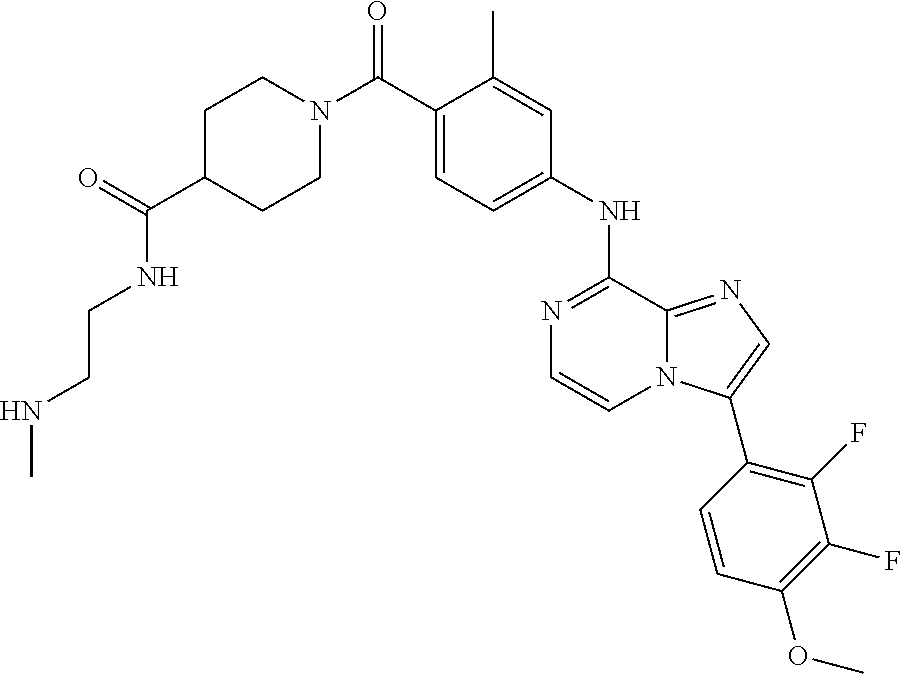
N1=C(NC2=CC=C(C(N3CCC(C(=O)NCCNC)CC3)=O)C(C)=C2)C2=NC=C(C3=C(F)C(F)=C(OC)C=C3)N2C=C1
